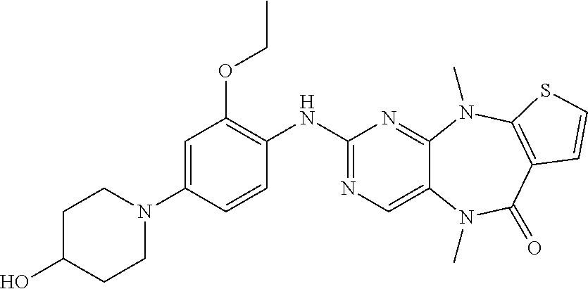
C1(NC2=C(OCC)C=C(N3CCC(O)CC3)C=C2)=NC=C2C(=N1)N(C)C1=C(C(=O)N2C)C=CS1
